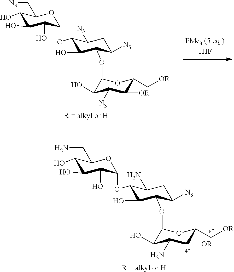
C1(O)C(O)C(O)C(OC2C(O)C(OC3C(O)C([N3])C([OR])C(C[OR])O3)C([N3])CC2[N3])OC1C[N3].[R = alkyl or H].C1(O)C(O)C(O)C(OC2C(O)C(OC3C(O)C(N)C([OR])C(C[OR])O3)C([N3])CC2N)OC1CN.[R = alkyl or H]
